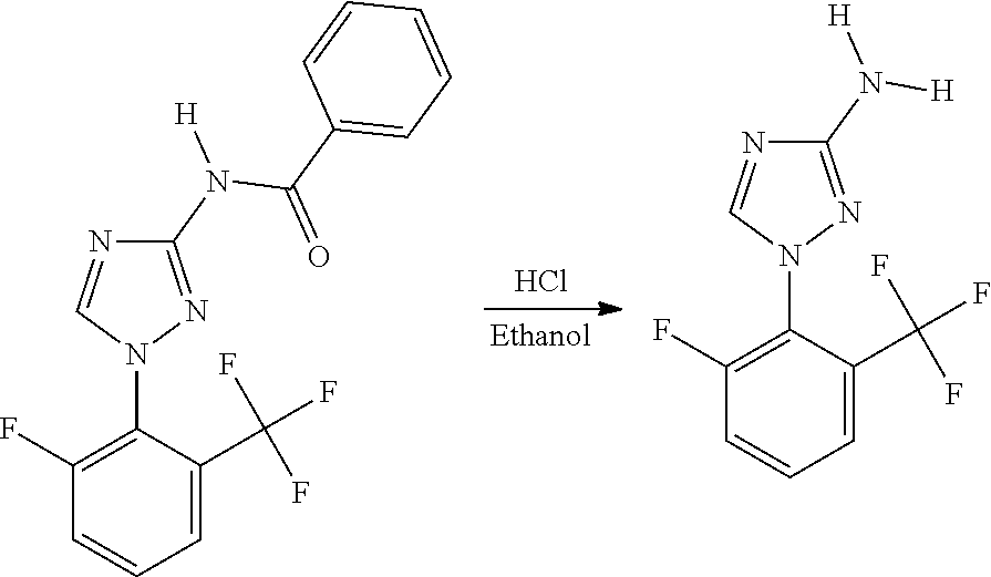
Cl.C1(N(C(=O)C2=CC=CC=C2)[H])=NN(C2=C(F)C=CC=C2C(F)(F)F)C=N1.C1(N([H])[H])=NN(C2=C(F)C=CC=C2C(F)(F)F)C=N1
